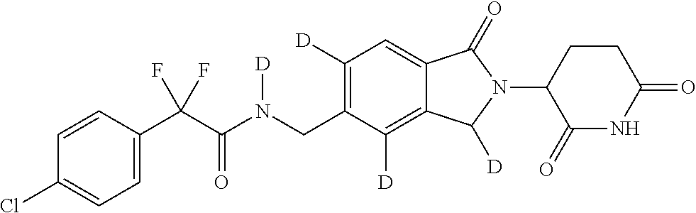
C1=CC(C(C(N(CC2=C([D])C=C3C(=C2[D])C([D])N(C2C(=O)NC(=O)CC2)C3=O)[D])=O)(F)F)=CC=C1Cl
